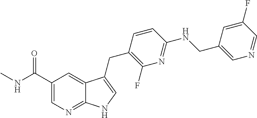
CNC(C1=CN=C2C(=C1)C(CC1=C(F)N=C(NCC3=CN=CC(F)=C3)C=C1)=CN2)=O
